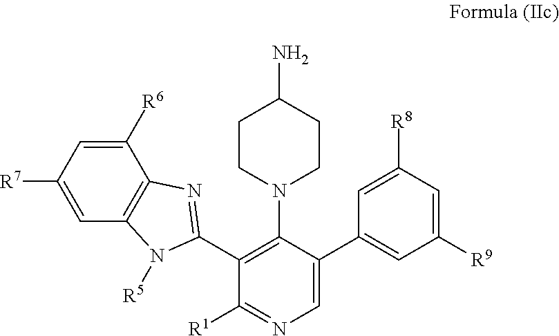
C1CN(C2=C(C3=NC4=C(N3[R5])C=C([R7])C=C4[R6])C([R1])=NC=C2C2=CC([R9])=CC([R8])=C2)CCC1N
